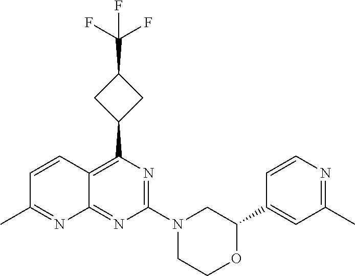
N1=C(N2CC(C3=CC(C)=NC=C3)OCC2)N=C2C(=C1C1CC(C(F)(F)F)C1)C=CC(C)=N2
